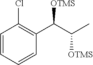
C1=CC=CC(C(C(C)[OTMS])[OTMS])=C1Cl
